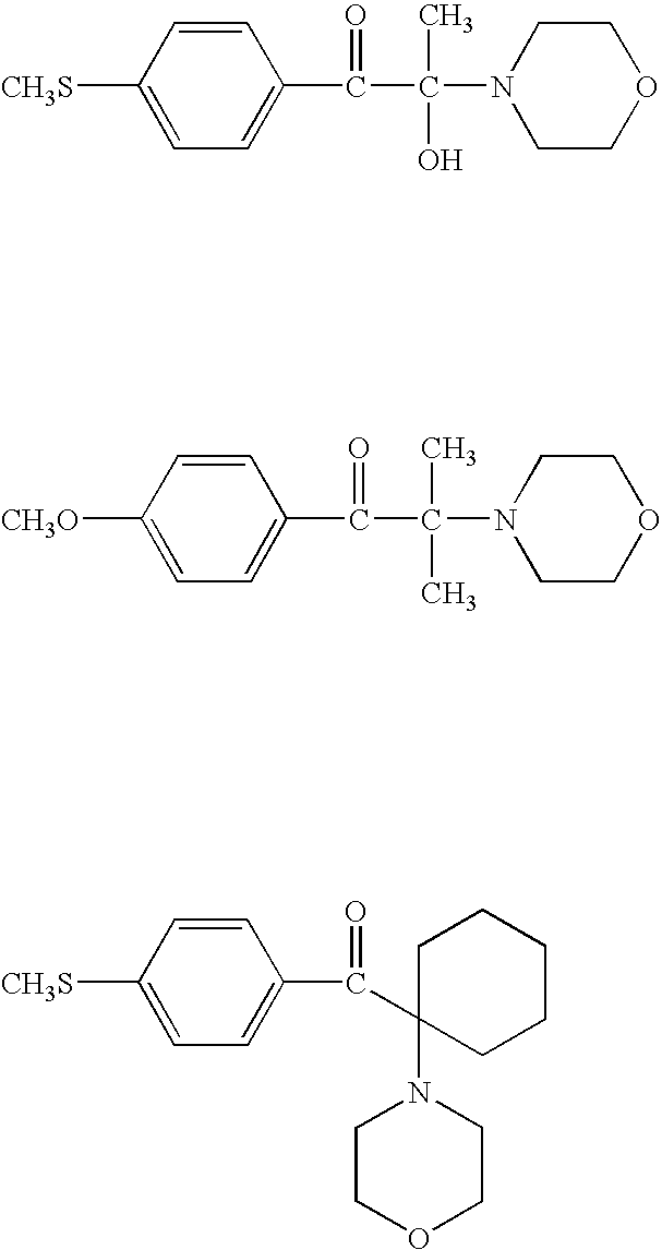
C1=CC([CH3S])=CC=C1C(C(N1CCOCC1)(C)O)=O.C1=CC([CH3O])=CC=C1C(C(N1CCOCC1)(C)C)=O.C1=CC([CH3S])=CC=C1C(=O)C1(N2CCOCC2)CCCCC1
